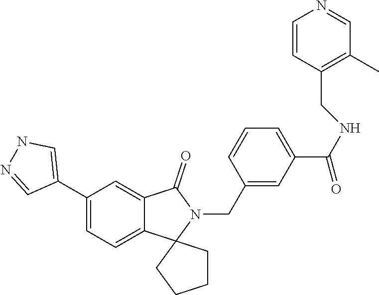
C1(C2=CNN=C2)=CC=C2C(=C1)C(=O)N(CC1=CC(C(NCC3=C(C)C=NC=C3)=O)=CC=C1)C21CCCC1
